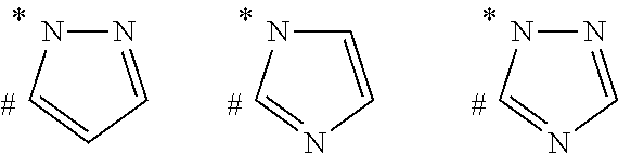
N1=CC=CN1.C1=CN=CN1.N1=CN=CN1
